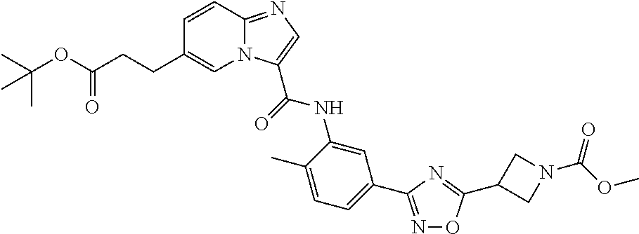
C1=CC2=NC=C(C(=O)NC3=CC(C4=NOC(C5CN(C(OC)=O)C5)=N4)=CC=C3C)N2C=C1CCC(OC(C)(C)C)=O
